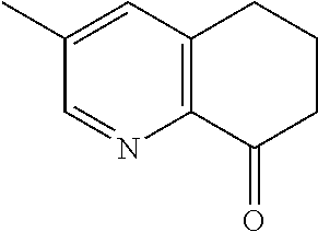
C12=C(C(=O)CCC1)N=CC(C)=C2
